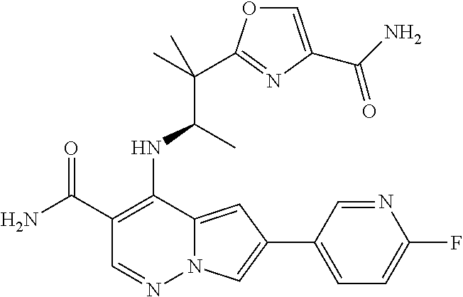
C1(C(N)=O)=C(NC(C(C)(C)C2=NC(C(N)=O)=CO2)C)C2=CC(C3=CC=C(F)N=C3)=CN2N=C1
